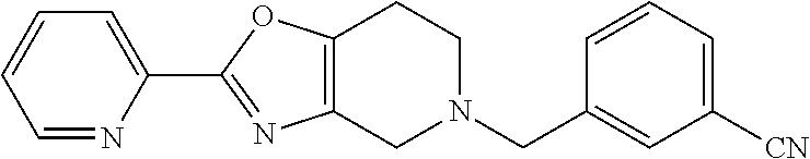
C12=C(N=C(C3=CC=CC=N3)O1)CN(CC1=CC([CN])=CC=C1)CC2
